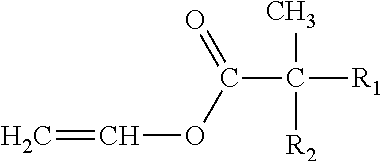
C=COC(C([R1])(C)[R2])=O
